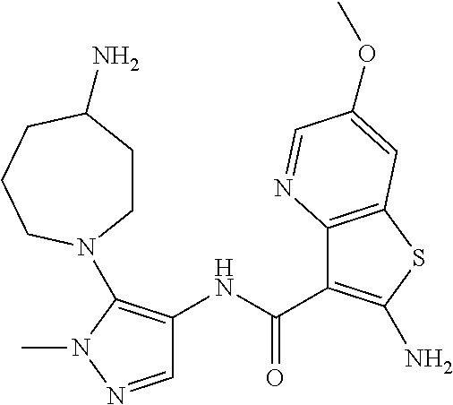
C1=NN(C)C(N2CCC(N)CCC2)=C1NC(=O)C1=C(N)SC2=C1N=CC(OC)=C2
